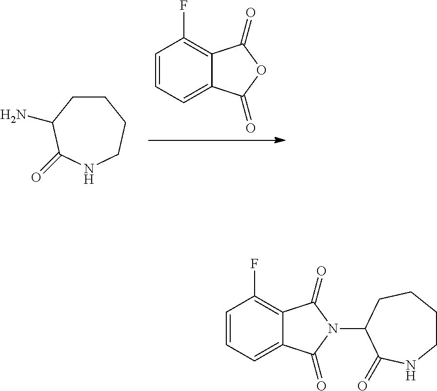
C1CCCC(N2C(=O)C3=C(F)C=CC=C3C2=O)C(=O)N1.O1C(=O)C2=C(F)C=CC=C2C1=O.C1CC(N)C(=O)NCC1
